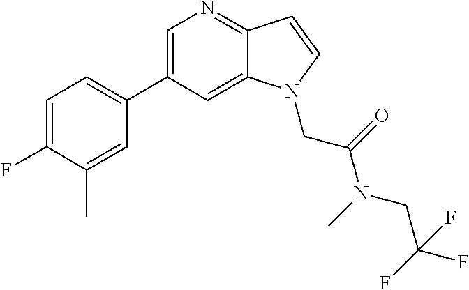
C1=C(C2=CC=C(F)C(C)=C2)C=C2C(=N1)C=CN2CC(N(C)CC(F)(F)F)=O
